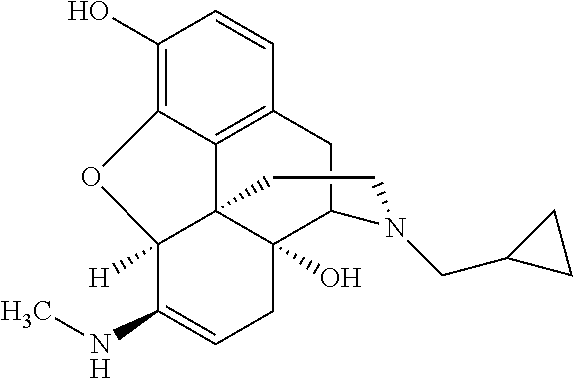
C1(O)=C2C3=C(C=C1)CC1C4(O)C3(C([H])(C(NC)=CC4)O2)CCN1CC1CC1
